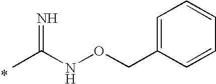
CC(NOCC1=CC=CC=C1)=N
